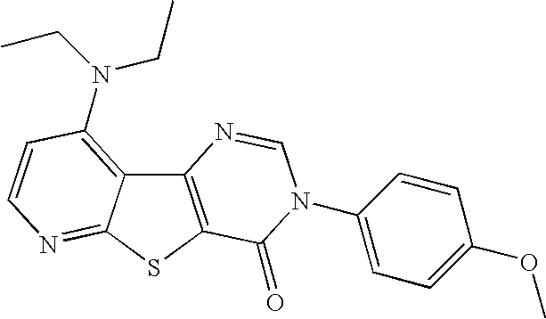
C12=C(SC3=NC=CC(N(CC)CC)=C13)C(=O)N(C1=CC=C(OC)C=C1)C=N2
